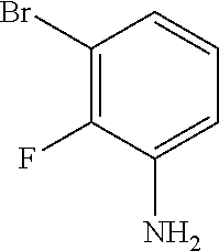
C1(Br)=C(F)C(N)=CC=C1
